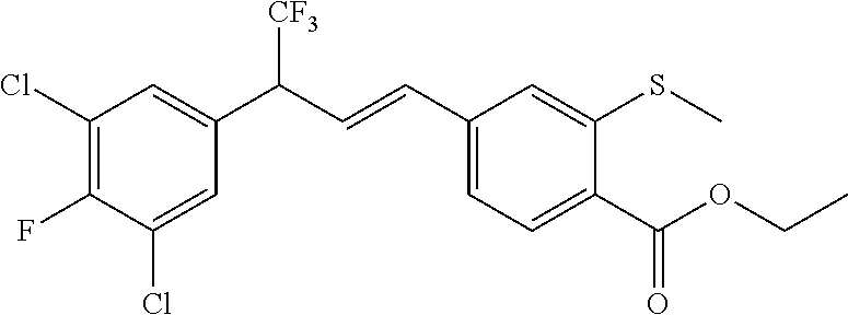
ClC1=C(F)C(Cl)=CC(C(C=CC2=CC=C(C(OCC)=O)C(SC)=C2)[CF3])=C1
